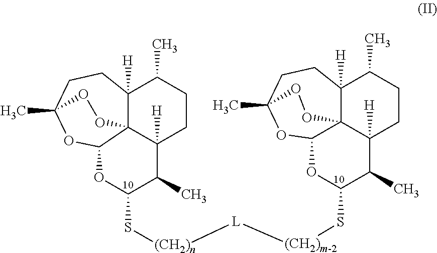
C12([H])C34C([H])(CCC1C)C(C)C(S[(CH2)n][L][(CH2)m-2]SC1C(C)C5([H])C67C([H])(C(C)CC5)CCC(C)(OC6O1)OO7)OC3OC(C)(CC2)OO4
